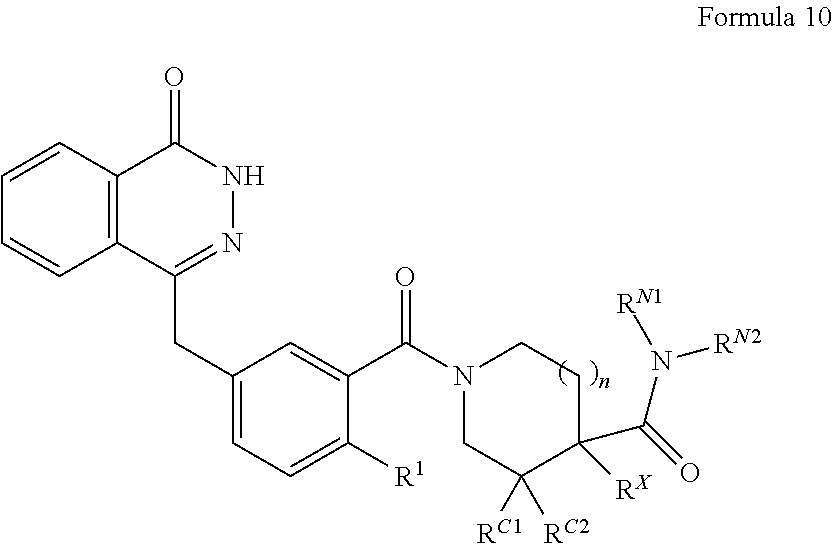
C1=CC=CC2=C1C(=O)NN=C2CC1=CC=C([R1])C(C(N2CC([RC2])([RC1])C(C(=O)N([RN1])[RN2])([RX])CC2)=O)=C1
